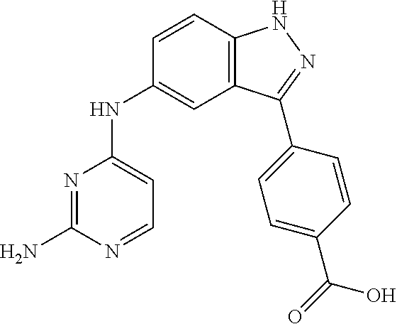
N1=C(N)N=CC=C1NC1=CC2=C(C=C1)NN=C2C1=CC=C(C(=O)O)C=C1
